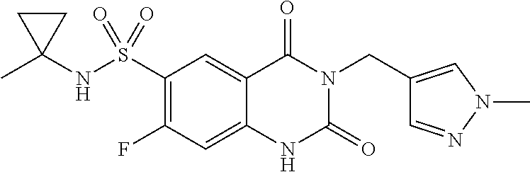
N(S(=O)(=O)C1=C(F)C=C2C(=C1)C(=O)N(CC1=CN(C)N=C1)C(=O)N2)C1(C)CC1
